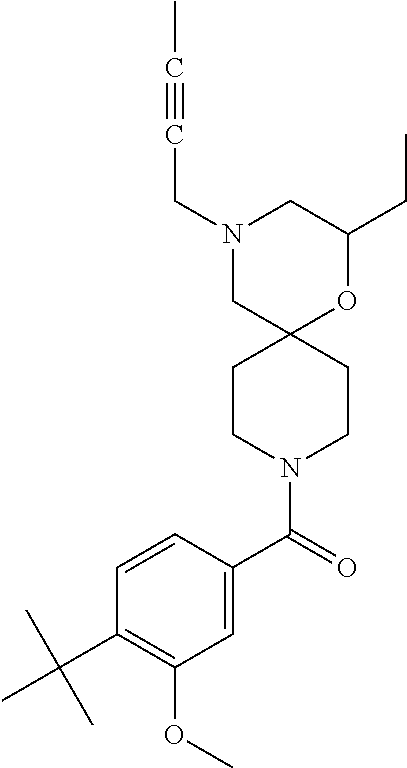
C1(CC)OC2(CN(CC#CC)C1)CCN(C(C1=CC(OC)=C(C(C)(C)C)C=C1)=O)CC2
